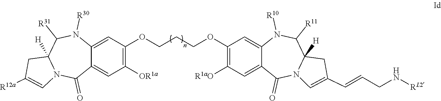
C1(OCCCOC2=C([R1aO])C=C3C(=C2)N([R10])C([R11])C2([H])N(C3=O)C=C(C=CCN[RL2])C2)=C([OR1a])C=C2C(=C1)N([R30])C([R31])C1([H])N(C2=O)C=C([R12a])C1
